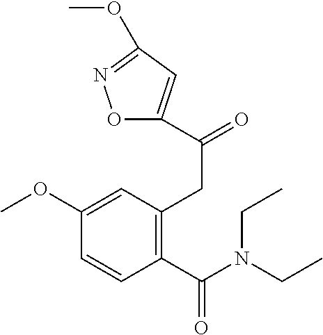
C(C(=O)C1=CC(OC)=NO1)C1=C(C(=O)N(CC)CC)C=CC(OC)=C1
